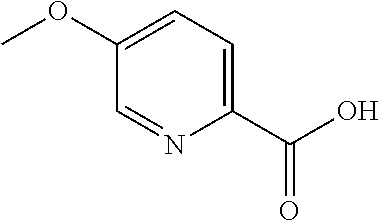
C1=NC(C(O)=O)=CC=C1OC
